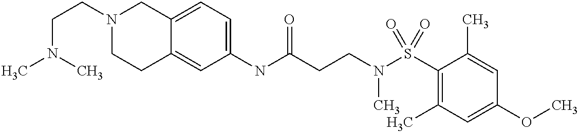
C1(NC(CCN(S(C2=C(C)C=C(OC)C=C2C)(=O)=O)C)=O)=CC=C2C(=C1)CCN(CCN(C)C)C2
